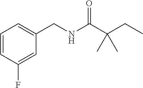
C1=CC(F)=CC(CNC(C(CC)(C)C)=O)=C1
